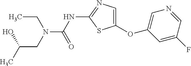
O(C1=CN=C(NC(=O)N(CC)CC(O)C)S1)C1=CN=CC(F)=C1
